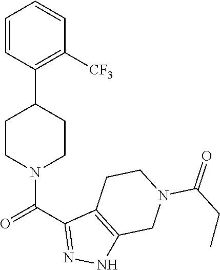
C1=CC=CC(C2CCN(C(C3=NNC4=C3CCN(C(CC)=O)C4)=O)CC2)=C1[CF3]
